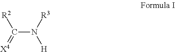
C(N([R3])[H])(=[X4])[R2]
